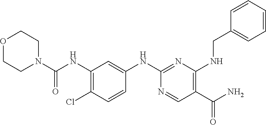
C1(Cl)=C(NC(=O)N2CCOCC2)C=C(NC2=NC(NCC3=CC=CC=C3)=C(C(N)=O)C=N2)C=C1
